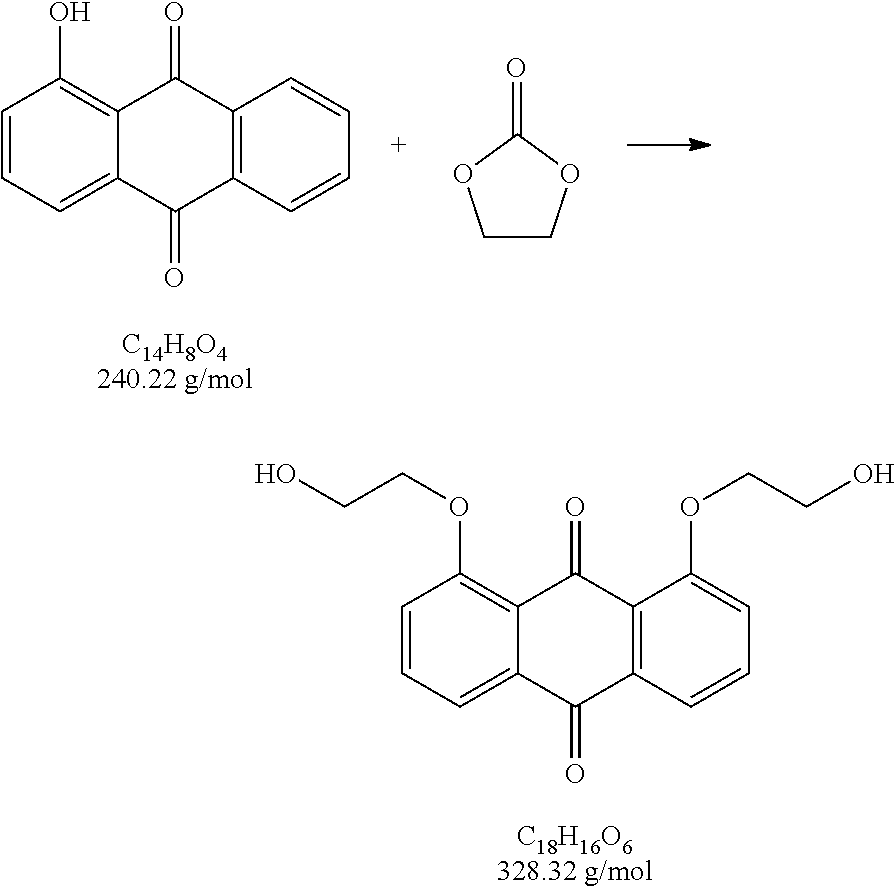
C1=CC=C2C(=C1O)C(=O)C1=C(C2=O)C=CC=C1.[C14H8O4240.22 g/mol].C1COC(=O)O1.C1=CC=C2C(=C1OCCO)C(=O)C1=C(C2=O)C=CC=C1OCCO.[C18H16O6328.32 g/mol]
